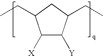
C1([X])C([Y])C(CC)CC1CC
